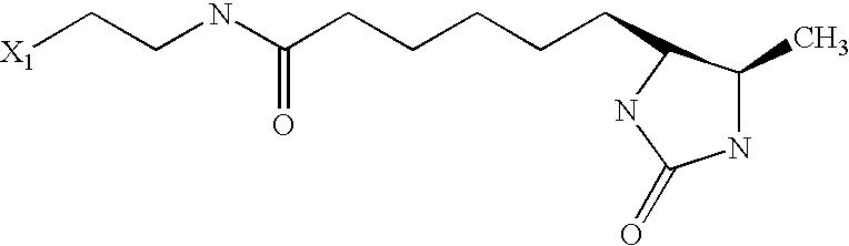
[X1]CCNC(CCCCCC1C(C)NC(=O)N1)=O
